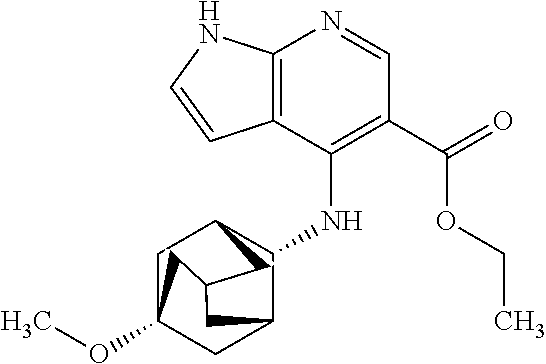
C12=C(C(NC3C4CC5(OC)CC3CC(C4)C5)=C(C(=O)OCC)C=N1)C=CN2
